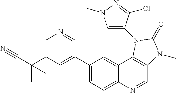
C1=C(C(C)(C#N)C)C=C(C2=CC=C3C(=C2)C2=C(C=N3)N(C)C(=O)N2C2=CN(C)N=C2Cl)C=N1
